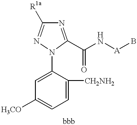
C1=C(N2C(C(N[A]B)=O)=NC([R1a])=N2)C([CH2NH2])=CC=C1[H3CO]
